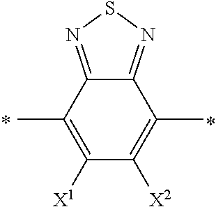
C12=NSN=C1C(C)=C([X2])C([X1])=C2C
